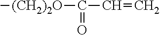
[(CH2)2O](C(=O)C=C)C
